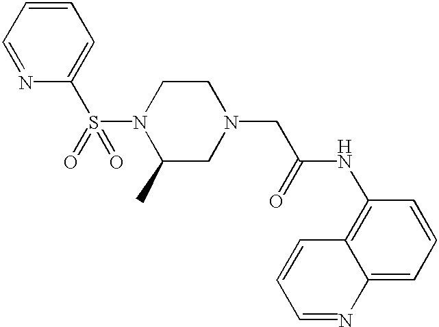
S(N1C(C)CN(CC(NC2=C3C(=CC=C2)N=CC=C3)=O)CC1)(=O)(C1=CC=CC=N1)=O
